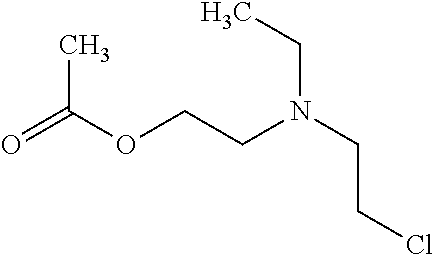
O=C(OCCN(CCCl)CC)C
